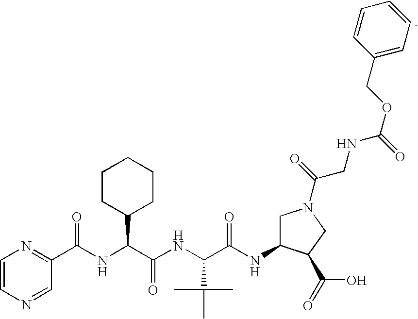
C1=CN=CC(C(NC(C(NC(C(NC2CN(C(CNC(OCC3=CC=CC=C3)=O)=O)CC2C(O)=O)=O)C(C)(C)C)=O)C2CCCCC2)=O)=N1
